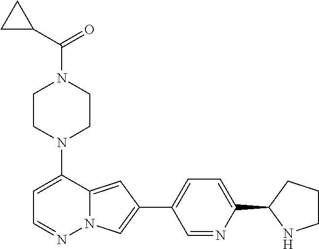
N1(C2=CC=NN3C2=CC(C2=CC=C(C4NCCC4)N=C2)=C3)CCN(C(=O)C2CC2)CC1
